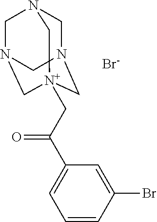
C1N2C[N+]3(CC(C4=CC=CC(Br)=C4)=O)CN(CN1C3)C2.[Br-]
